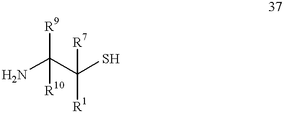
NC(C(S)([R7])[R1])([R9])[R10]
